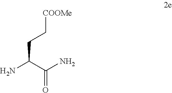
C(C(N)=O)(N)CC[COOMe]
